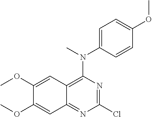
C1=C(N(C)C2=C3C(=NC(Cl)=N2)C=C(OC)C(OC)=C3)C=CC(OC)=C1
